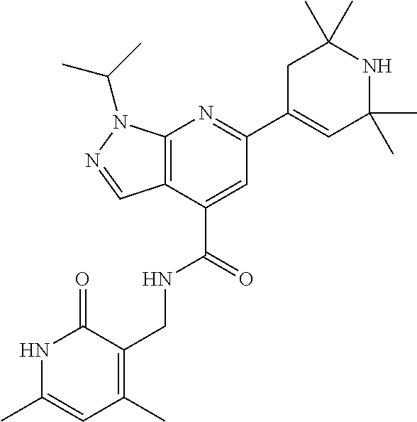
C12=C(C(C(NCC3=C(C)C=C(C)NC3=O)=O)=CC(C3=CC(C)(C)NC(C)(C)C3)=N1)C=NN2C(C)C
